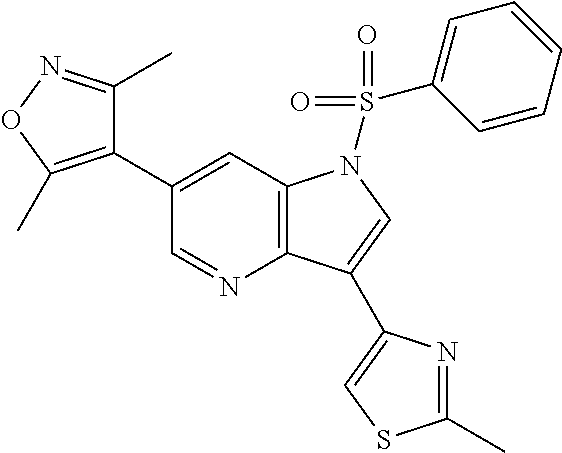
C1(C2=C(C)ON=C2C)=CC2=C(N=C1)C(C1=CSC(C)=N1)=CN2S(=O)(=O)C1=CC=CC=C1
